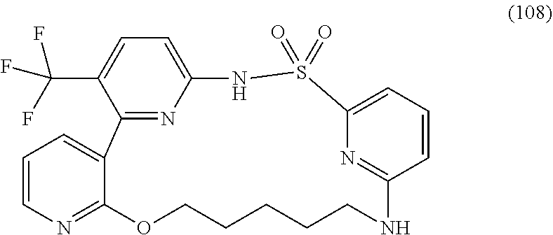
O=S1(=O)C2=CC=CC(=N2)NCCCCCOC2=NC=CC=C2C2=NC(=CC=C2C(F)(F)F)N1
